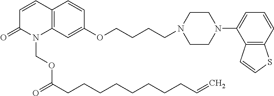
C12=C(C=CC=C1N1CCN(CCCCOC3=CC4=C(C=C3)C=CC(=O)N4COC(CCCCCCCCC=C)=O)CC1)SC=C2
